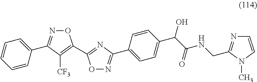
C1(C2=NOC(C3=NC(C4=CC=C(C(O)C(NCC5=NC=CN5C)=O)C=C4)=NO3)=C2[CF3])=CC=CC=C1
